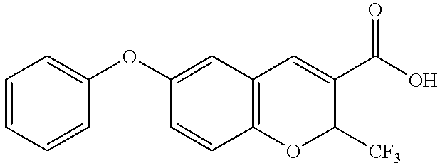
C1=CC2=C(C=C1OC1=CC=CC=C1)C=C(C(O)=O)C([CF3])O2
